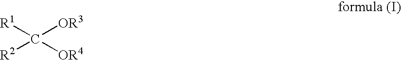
C([R1])([OR3])([R2])[OR4]
